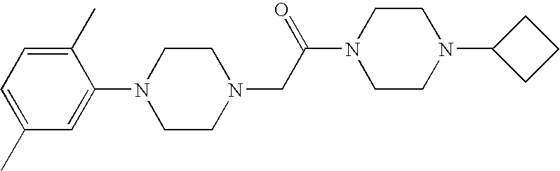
C1CN(C2CCC2)CCN1C(CN1CCN(C2=CC(C)=CC=C2C)CC1)=O
